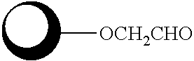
C[OCH2CHO]
